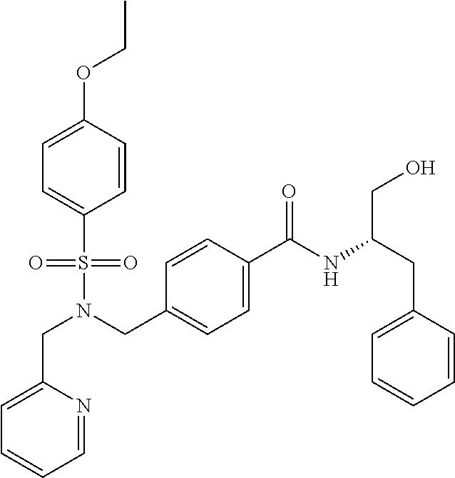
C(N(CC1=CC=C(C(NC(CC2=CC=CC=C2)CO)=O)C=C1)S(=O)(=O)C1=CC=C(OCC)C=C1)C1=CC=CC=N1
